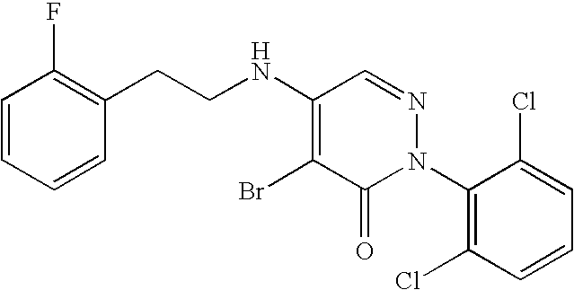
C(CNC1=C(Br)C(=O)N(C2=C(Cl)C=CC=C2Cl)N=C1)C1=C(F)C=CC=C1
